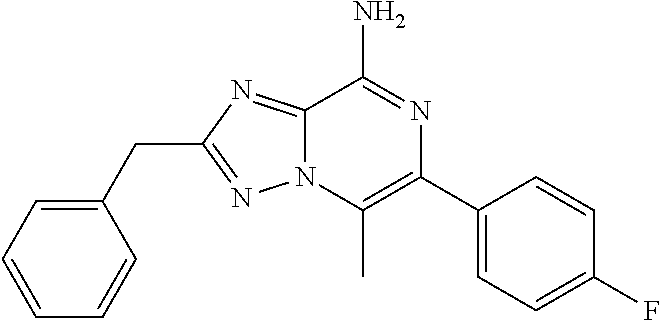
N12C(=NC(CC3=CC=CC=C3)=N1)C(N)=NC(C1=CC=C(F)C=C1)=C2C
